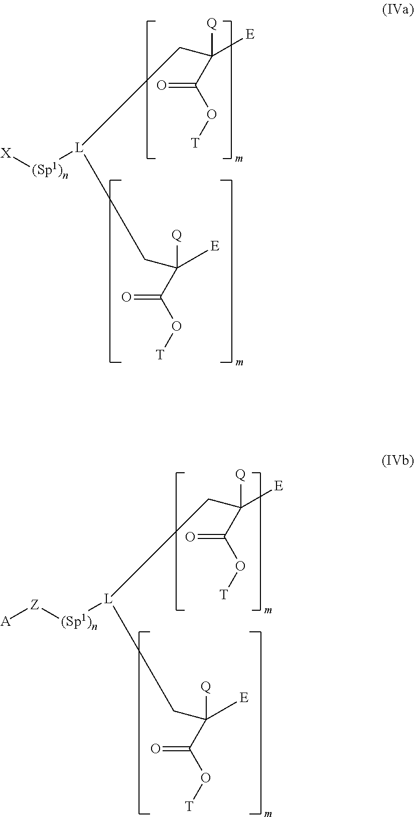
[X][(Sp1)n][L](CC([E])([Q])C(O[T])=O)CC([E])([Q])C(O[T])=O.[Z]([(Sp1)n][L](CC([E])([Q])C(O[T])=O)CC([E])([Q])C(O[T])=O)[A]
